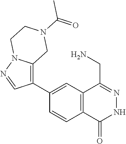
C1(C2=C3N(N=C2)CCN(C(=O)C)C3)=CC2=C(C=C1)C(=O)NN=C2CN
